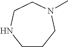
C1CCN(C)CCN1
